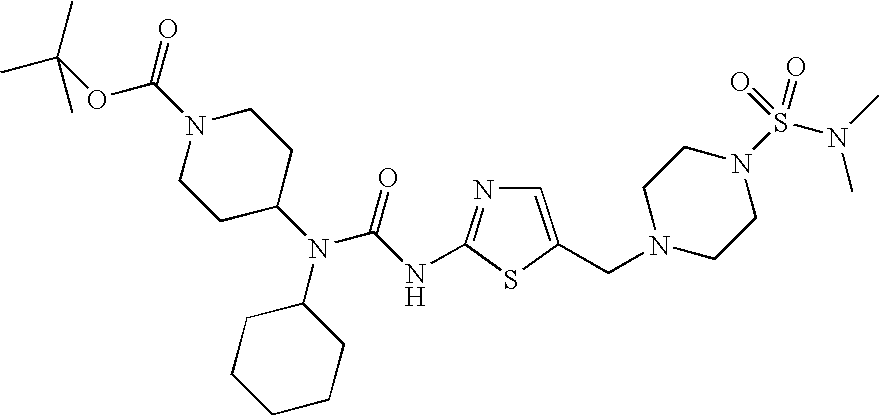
C1=C(CN2CCN(S(N(C)C)(=O)=O)CC2)SC(NC(N(C2CCN(C(OC(C)(C)C)=O)CC2)C2CCCCC2)=O)=N1
